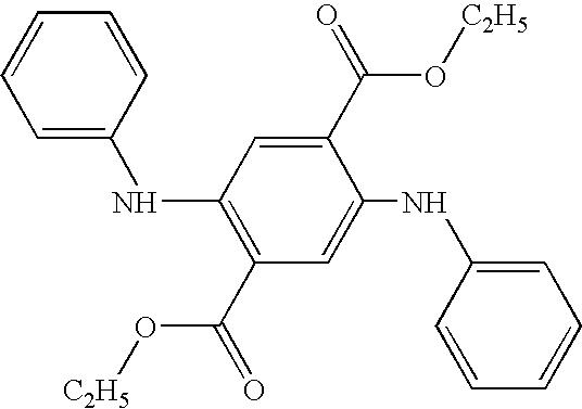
C1(C(O[C2H5])=O)=CC(NC2=CC=CC=C2)=C(C(O[C2H5])=O)C=C1NC1=CC=CC=C1
